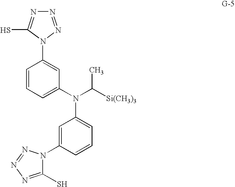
N1=NN(C2=CC(N(C([Si(CH3)3])C)C3=CC=CC(N4C(S)=NN=N4)=C3)=CC=C2)C(S)=N1
